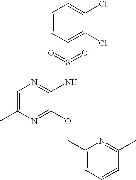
C1=C(C)N=C(OCC2=CC=CC(C)=N2)C(NS(C2=C(Cl)C(Cl)=CC=C2)(=O)=O)=N1
